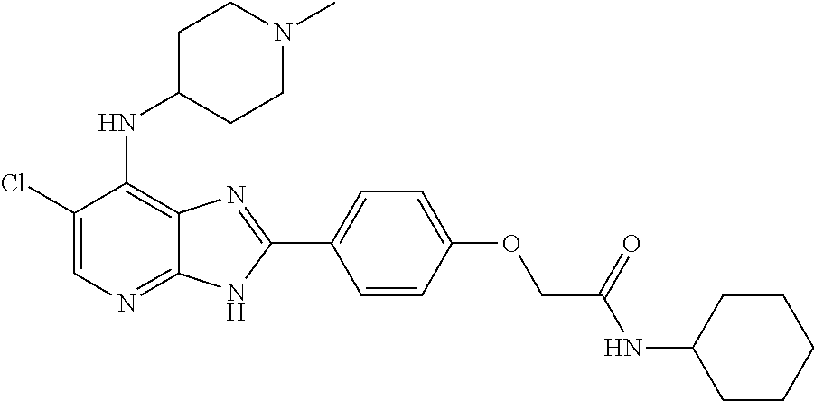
C1(Cl)=CN=C2C(=C1NC1CCN(C)CC1)N=C(C1=CC=C(OCC(NC3CCCCC3)=O)C=C1)N2
